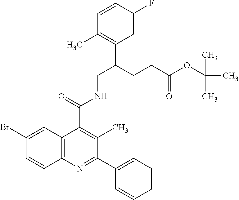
C1=CC(F)=CC(C(CCC(OC(C)(C)C)=O)CNC(C2=C(C)C(C3=CC=CC=C3)=NC3=C2C=C(Br)C=C3)=O)=C1C
